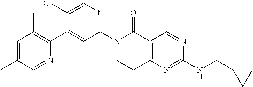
N1(C2=NC=C(Cl)C(C3=C(C)C=C(C)C=N3)=C2)CCC2=C(C1=O)C=NC(NCC1CC1)=N2
